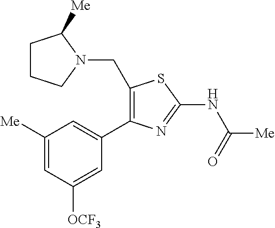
C1([Me])=CC([OCF3])=CC(C2=C(CN3CCCC3[Me])SC(NC([Me])=O)=N2)=C1
